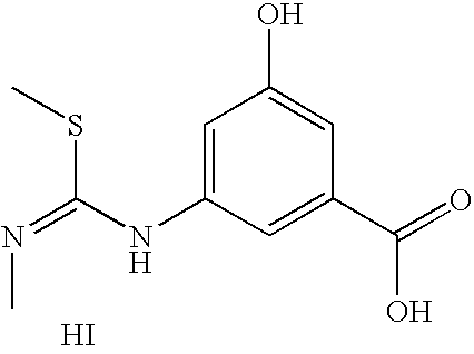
C1(NC(SC)=NC)=CC(O)=CC(C(=O)O)=C1.I
